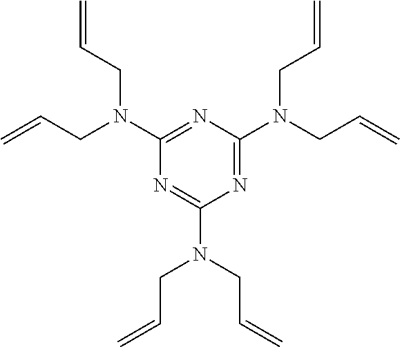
C1(N(CC=C)CC=C)=NC(N(CC=C)CC=C)=NC(N(CC=C)CC=C)=N1
